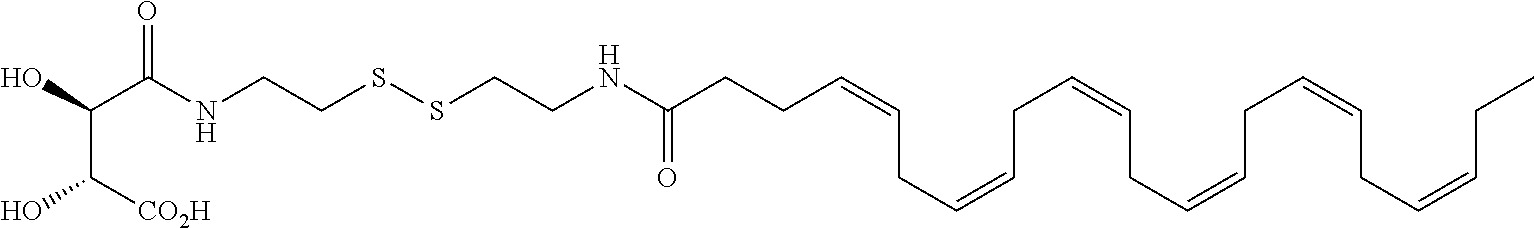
OC(C(NCCSSCCNC(CCC=CCC=CCC=CCC=CCC=CCC=CCC)=O)=O)C(O)[CO2H]
